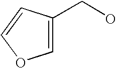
C1=C(CO)C=CO1
